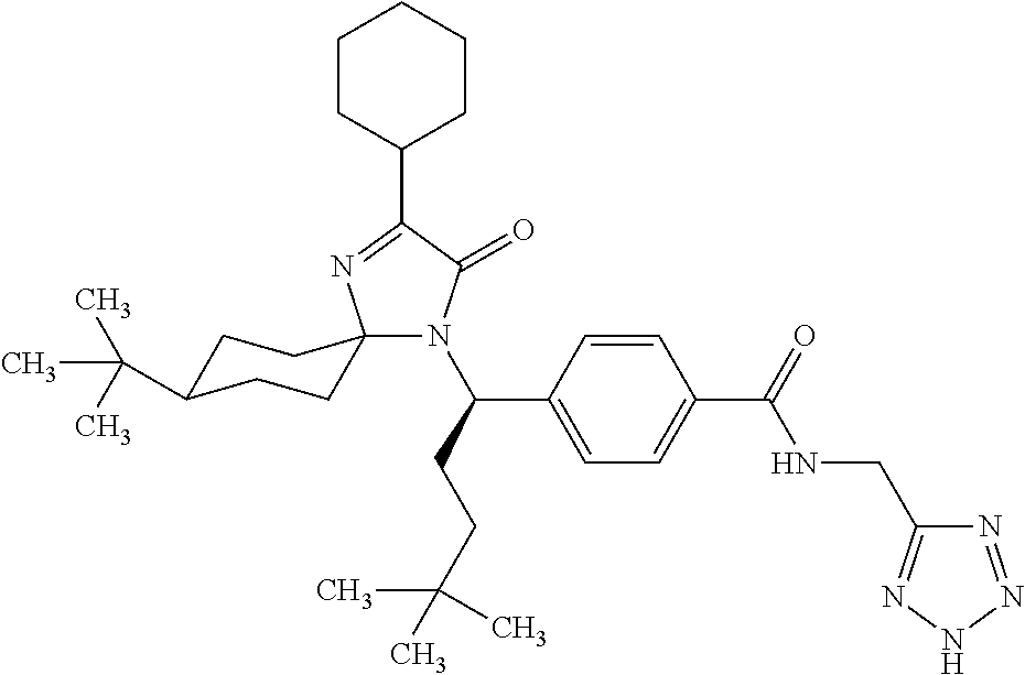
N1(C(CCC(C)(C)C)C2=CC=C(C(=O)NCC3=NNN=N3)C=C2)C(=O)C(C2CCCCC2)=NC12CCC(C(C)(C)C)CC2
